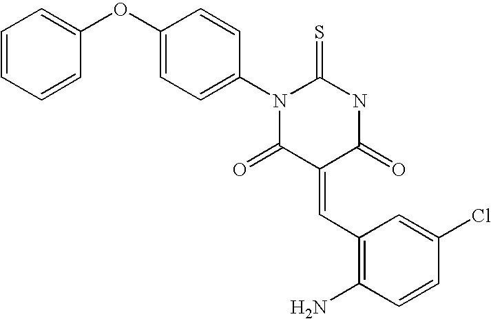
C1=CC=CC(OC2=CC=C(N3C(=O)C(=CC4=C(N)C=CC(Cl)=C4)C(=O)NC3=S)C=C2)=C1
